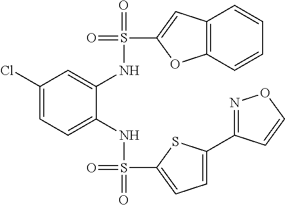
C1(Cl)=CC=C(NS(=O)(=O)C2=CC=C(C3=NOC=C3)S2)C(NS(=O)(C2=CC3=C(O2)C=CC=C3)=O)=C1
